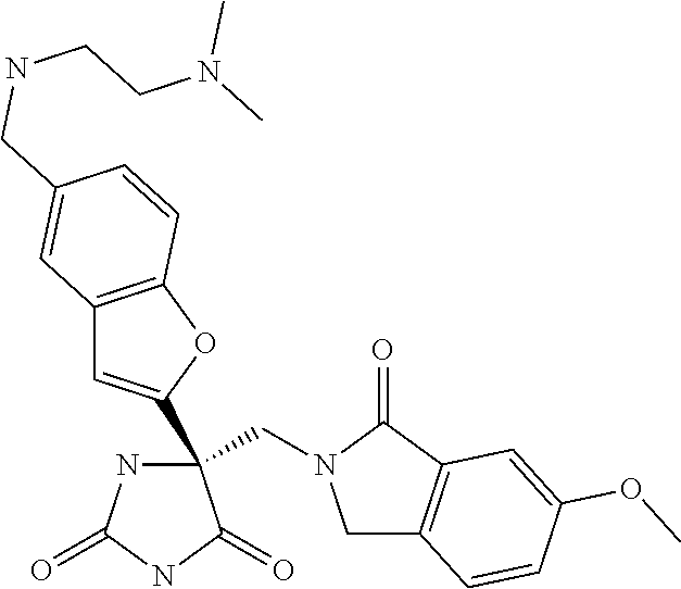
C(C1(C2=CC3=C(O2)C=CC(CNCCN(C)C)=C3)NC(=O)NC1=O)N1CC2=C(C1=O)C=C(OC)C=C2
